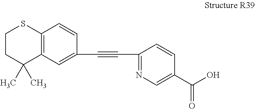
C12=C(C=C(C#CC3=NC=C(C(O)=O)C=C3)C=C1)C(C)(C)CCS2
